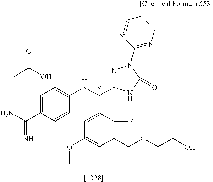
C1(COCCO)=C(F)C(C(NC2=CC=C(C(N)=N)C=C2)C2=NN(C3=NC=CC=N3)C(=O)N2)=CC(OC)=C1.CC(=O)O
